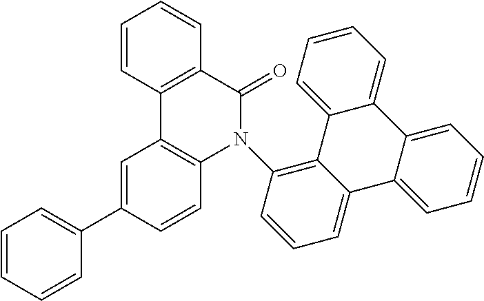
C1=CC2=C(C=C1)C(=O)N(C1=C3C(=CC=C1)C1=CC=CC=C1C1=CC=CC=C31)C1=C2C=C(C2=CC=CC=C2)C=C1
